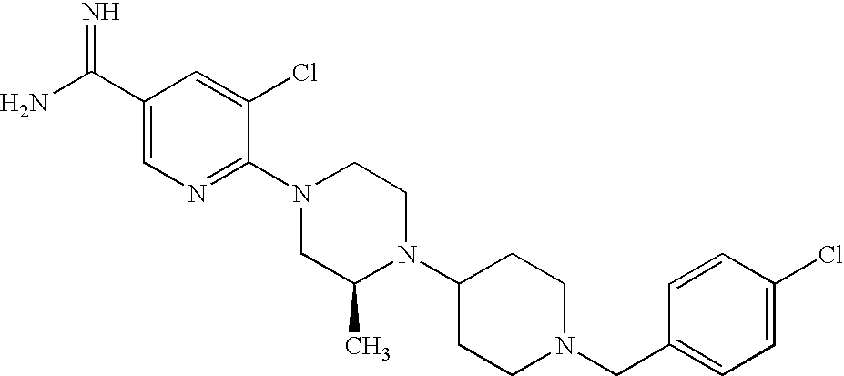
C1(Cl)=CC=C(CN2CCC(N3C(C)CN(C4=NC=C(C(N)=N)C=C4Cl)CC3)CC2)C=C1
